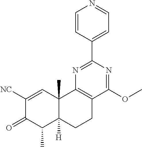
C1([NC])=CC2(C)C([H])(C(C)C1=O)CCC1=C2N=C(C2=CC=NC=C2)N=C1OC
